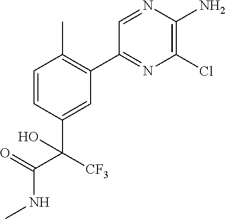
C1=CC(C([CF3])(C(=O)NC)O)=CC(C2=NC(Cl)=C(N)N=C2)=C1C
